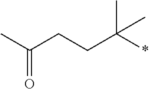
CC(=O)CCC(*)(C)C
